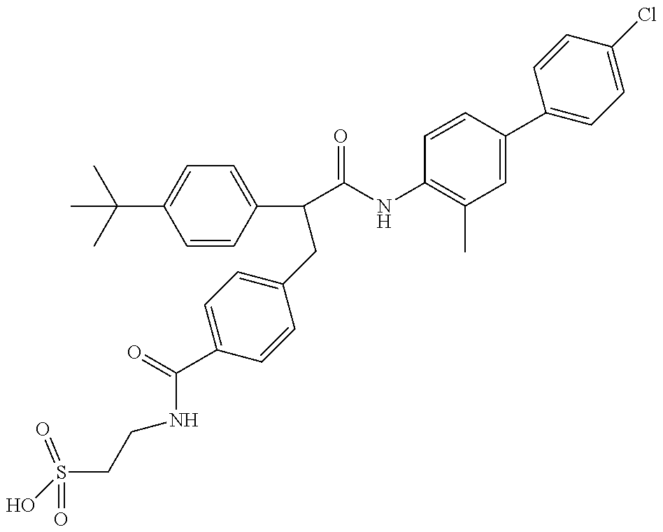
OS(CCNC(C1=CC=C(CC(C2=CC=C(C(C)(C)C)C=C2)C(=O)NC2=C(C)C=C(C3=CC=C(Cl)C=C3)C=C2)C=C1)=O)(=O)=O
